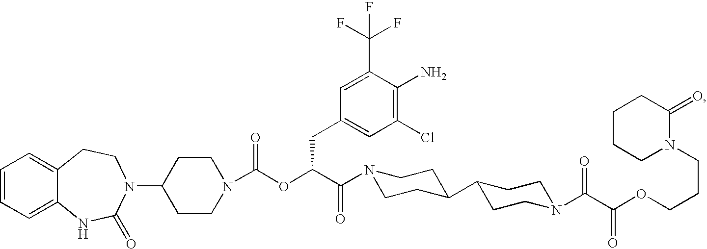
C1=CC=C2C(=C1)CCN(C1CCN(C(OC(C(=O)N3CCC(C4CCN(C(C(OCCCN5C(=O)CCCC5)=O)=O)CC4)CC3)CC3=CC(Cl)=C(N)C(C(F)(F)F)=C3)=O)CC1)C(=O)N2
